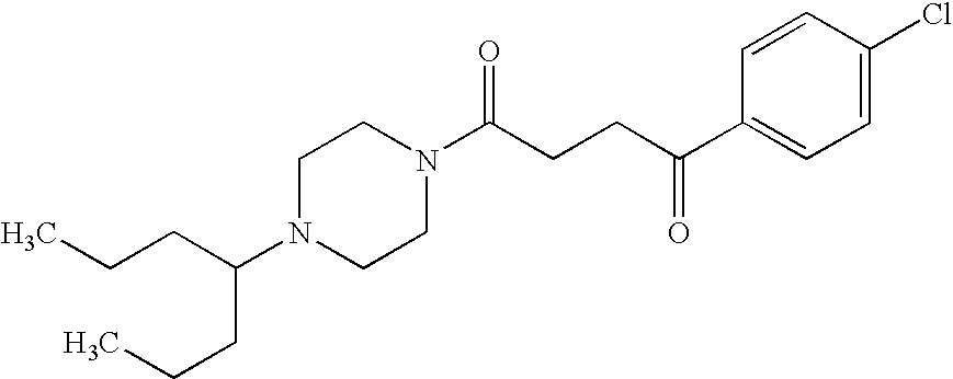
C(CCC(C1=CC=C(Cl)C=C1)=O)(=O)N1CCN(C(CCC)CCC)CC1
